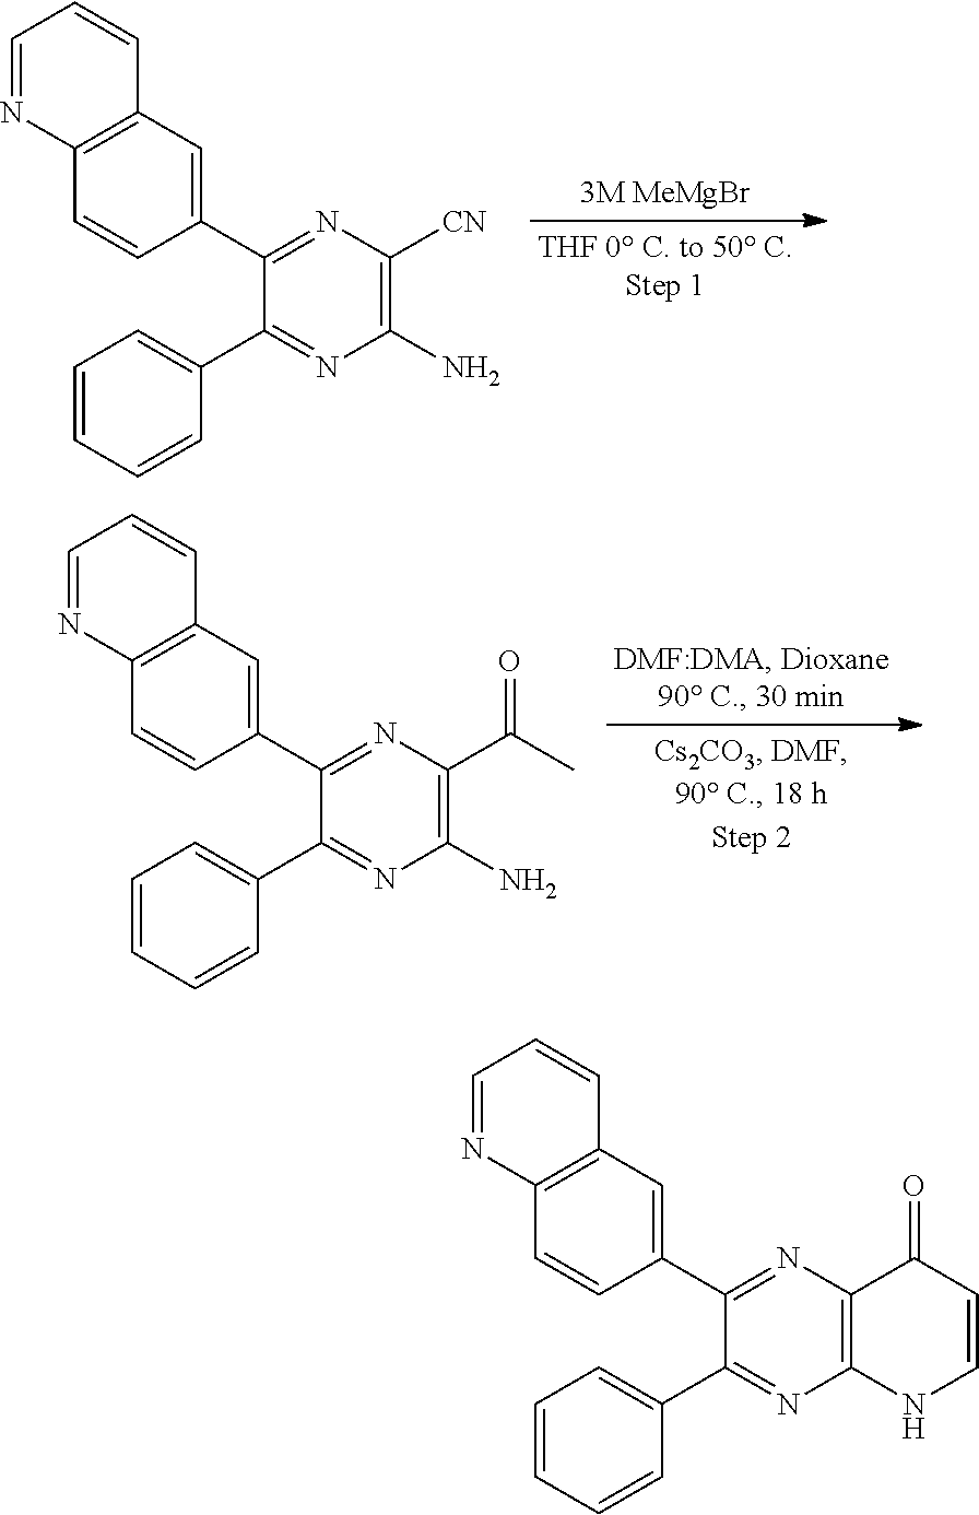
C1(C2=NC(C(C)=O)=C(N)N=C2C2=CC=CC=C2)=CC2=C(C=C1)N=CC=C2.C1(C2=NC([CN])=C(N)N=C2C2=CC=CC=C2)=CC2=C(C=C1)N=CC=C2.C1(C2=NC3=C(N=C2C2=CC=CC=C2)NC=CC3=O)=CC2=C(C=C1)N=CC=C2
